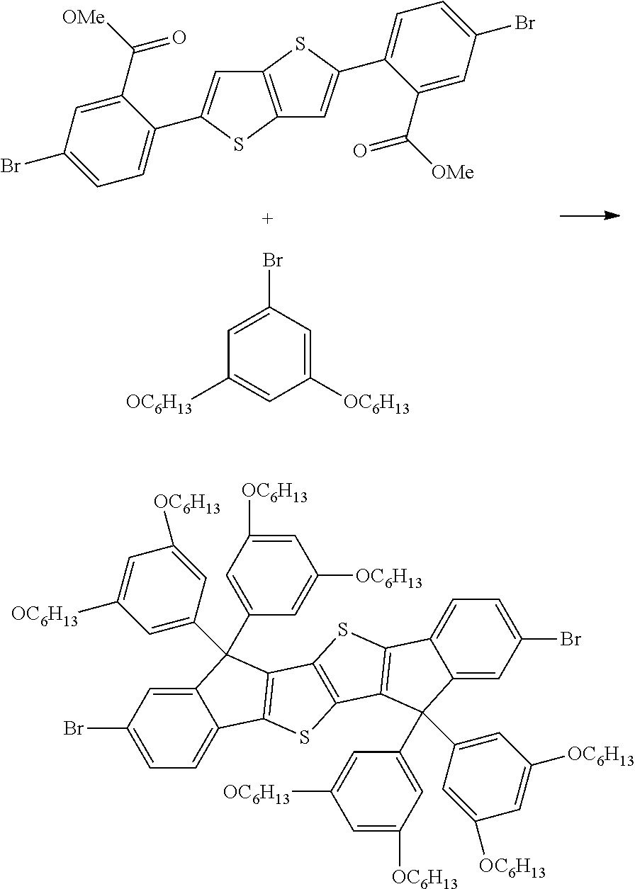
C12=C(SC(C3=CC=C(Br)C=C3C([OMe])=O)=C1)C=C(C1=CC=C(Br)C=C1C([OMe])=O)S2.C1([OC6H13])=CC([OC6H13])=CC(Br)=C1.C1(Br)=CC=C2C(=C1)C(C1=CC([OC6H13])=CC([OC6H13])=C1)(C1=CC([OC6H13])=CC([OC6H13])=C1)C1=C2SC2=C1SC1=C2C(C2=CC([OC6H13])=CC([OC6H13])=C2)(C2=CC([OC6H13])=CC([OC6H13])=C2)C2=CC(Br)=CC=C12
